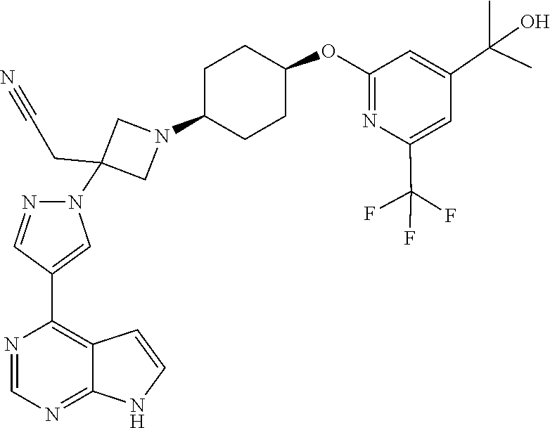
C1=NC(C2=CN(C3(CC#N)CN(C4CCC(OC5=NC(C(F)(F)F)=CC(C(C)(O)C)=C5)CC4)C3)N=C2)=C2C(=N1)NC=C2
